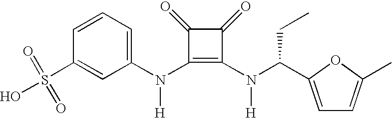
N(C1=C(N(C(CC)C2=CC=C(C)O2)[H])C(=O)C1=O)(C1=CC=CC(S(O)(=O)=O)=C1)[H]
